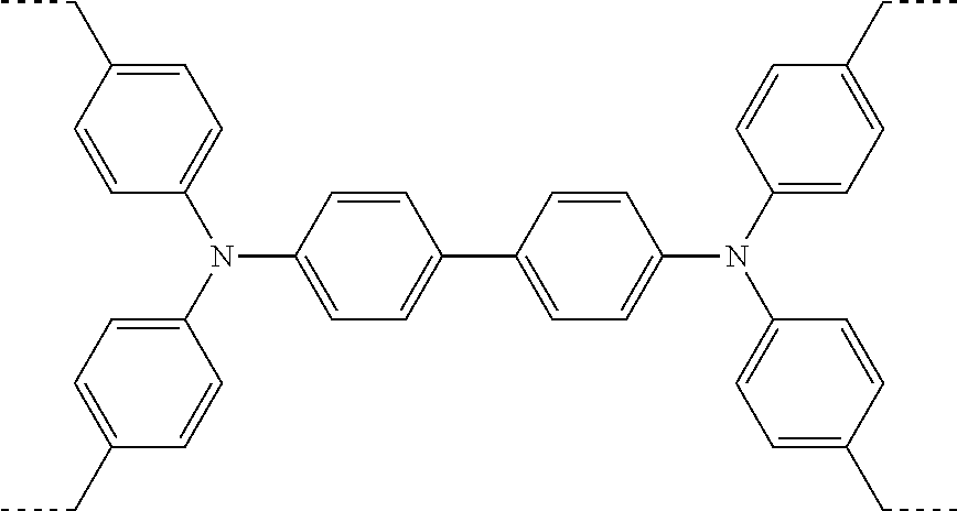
C1=CC(N(C2=CC=C(CC)C=C2)C2=CC=C(CC)C=C2)=CC=C1C1=CC=C(N(C2=CC=C(CC)C=C2)C2=CC=C(CC)C=C2)C=C1
